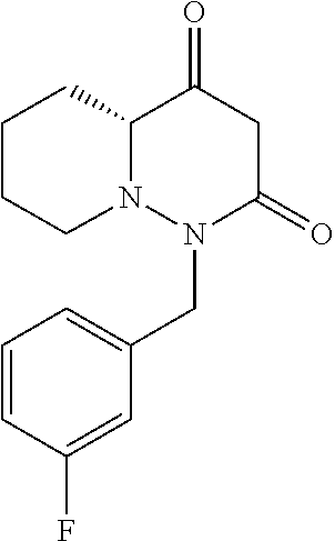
N12C(CCCC1)C(=O)CC(=O)N2CC1=CC=CC(F)=C1
